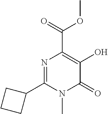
N1=C(C2CCC2)N(C)C(=O)C(O)=C1C(=O)OC
